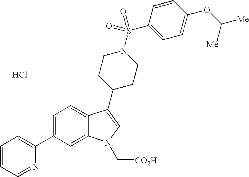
C1(C2=CC=CC=N2)=CC=C2C(=C1)N(C[CO2H])C=C2C1CCN(S(=O)(C2=CC=C(OC([Me])[Me])C=C2)=O)CC1.Cl
